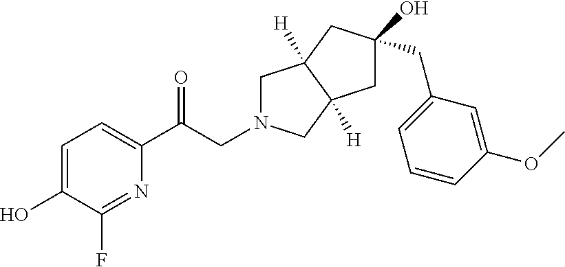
C1=C(O)C(F)=NC(C(CN2CC3([H])C([H])(C2)CC(O)(CC2=CC=CC(OC)=C2)C3)=O)=C1
